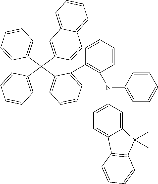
C12=C(C3(C4=C1C=CC=C4C1=C(N(C4=CC=CC=C4)C4=CC=C5C(=C4)C(C)(C)C4=C5C=CC=C4)C=CC=C1)C1=C(C4=C3C=CC=C4)C3=CC=CC=C3C=C1)C=CC=C2
